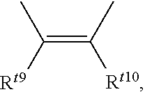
C(=C([Rt10])C)(C)[Rt9]
